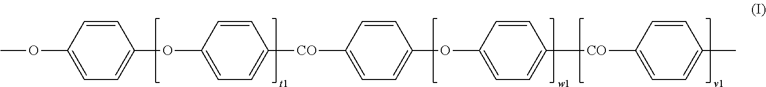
C1=CC(OC)=CC=C1OC1=CC=C([CO]C2=CC=C(OC3=CC=C([CO]C4=CC=C(C)C=C4)C=C3)C=C2)C=C1
